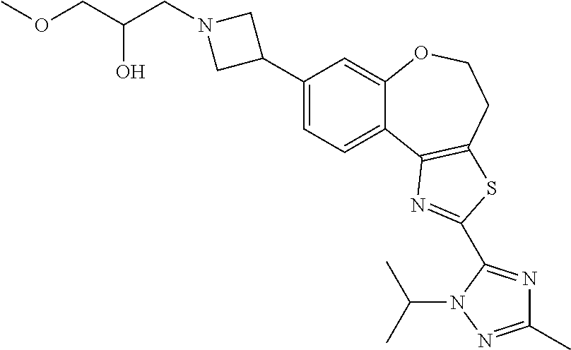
C1(C2CN(CC(O)COC)C2)=CC=C2C(=C1)OCCC1=C2N=C(C2=NC(C)=NN2C(C)C)S1
